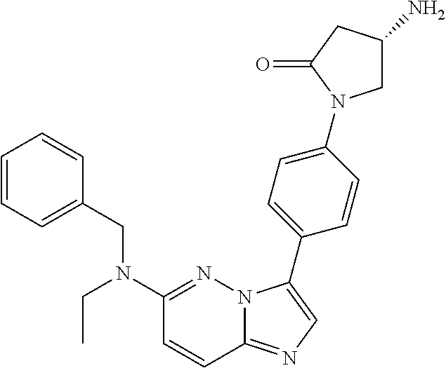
C1=CC=C(CN(C2=NN3C(=NC=C3C3=CC=C(N4CC(N)CC4=O)C=C3)C=C2)CC)C=C1
